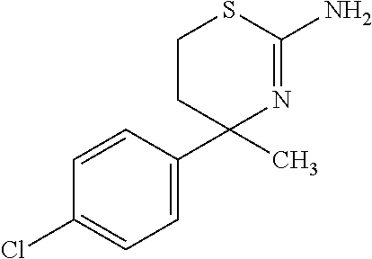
C1=CC(C2(C)N=C(N)SCC2)=CC=C1Cl
